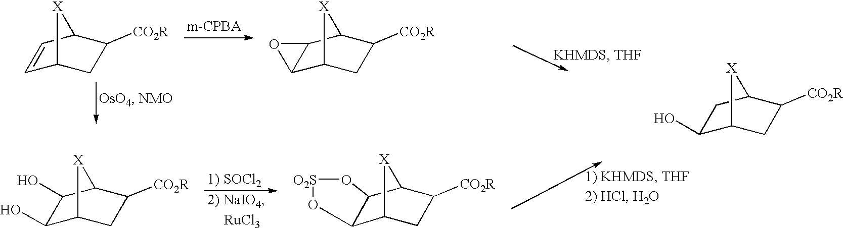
C1=CC2C([CO2R])CC1[X]2.C12C3CC([CO2R])C(C1O2)[X]3.C1(O)C2CC([CO2R])C(C1)[X]2.C1(O)C2CC([CO2R])C(C1O)[X]2.[RuCl3].C12CC([CO2R])C([X]1)C1O[O2S]OC21
